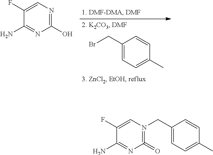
C1(O)=NC=C(F)C(N)=N1.C1(CBr)=CC=C(C)C=C1.C1(=O)=N(CC2=CC=C(C)C=C2)C=C(F)C(N)=N1
